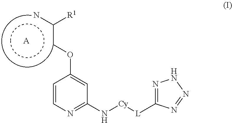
C1=CN=C(N[Cy][L]C2=NNN=N2)C=C1OCc(n)[R1].[A]
